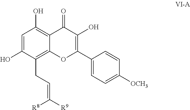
C1=C(O)C(CC=C([R9])[R8])=C2C(=C1O)C(=O)C(O)=C(C1=CC=C([OCH3])C=C1)O2
